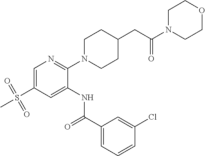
C1=C(S(=O)(=O)C)C=C(NC(C2=CC=CC(Cl)=C2)=O)C(N2CCC(CC(=O)N3CCOCC3)CC2)=N1
